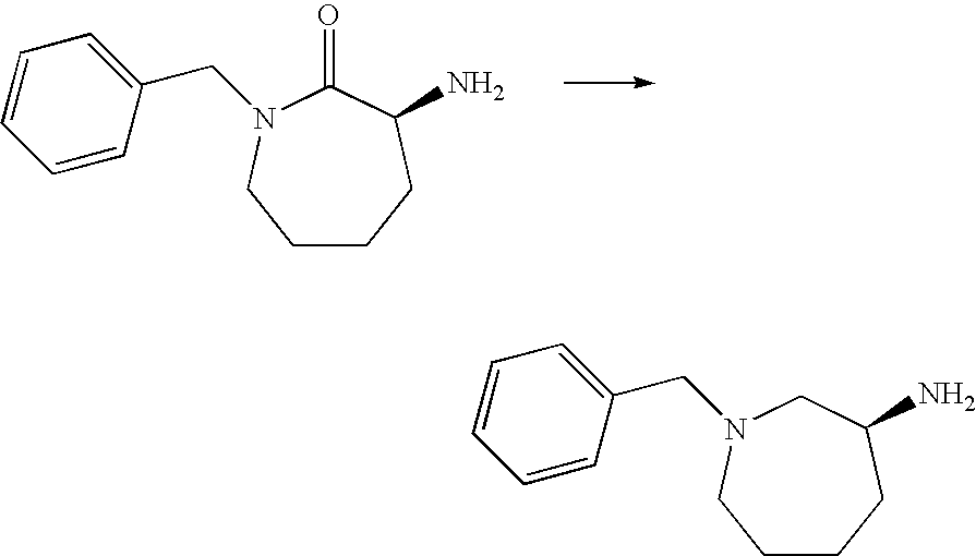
C1CCC(N)C(=O)N(CC2=CC=CC=C2)C1.C1CCC(N)CN(CC2=CC=CC=C2)C1
